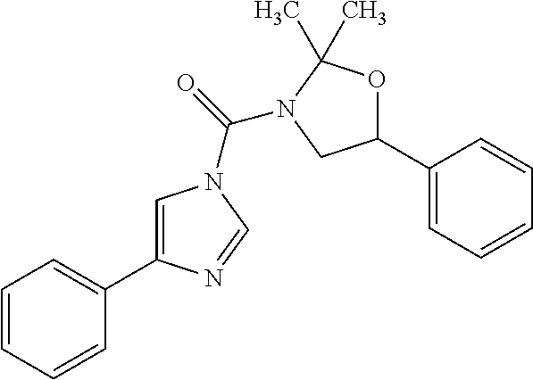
C1=C(C2=CC=CC=C2)N=CN1C(=O)N1C(C)(C)OC(C2=CC=CC=C2)C1
